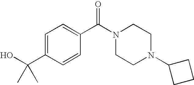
OC(C1=CC=C(C(N2CCN(C3CCC3)CC2)=O)C=C1)(C)C
